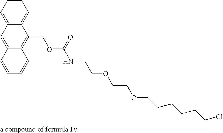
C1=CC=C2C(=C1)C(COC(=O)NCCOCCOCCCCCCCl)=C1C(=C2)C=CC=C1.[a compound of formula IV]
